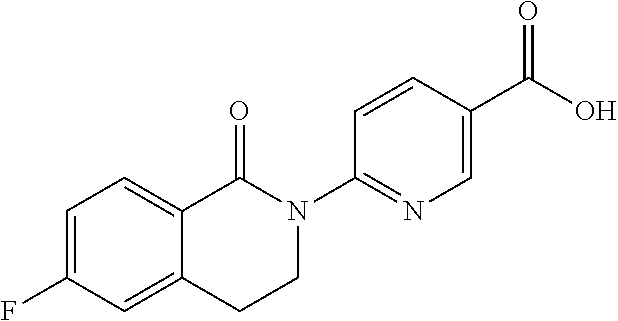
C1=C(F)C=C2C(=C1)C(=O)N(C1=NC=C(C(O)=O)C=C1)CC2
